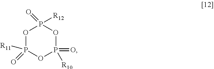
O1P([R11])(=O)OP(=O)([R10])OP1([R12])=O
